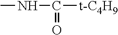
CNC([t-C4H9])=O
